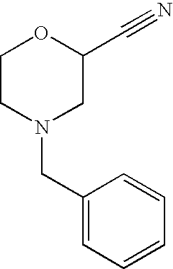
C1CN(CC2=CC=CC=C2)CC(C#N)O1
